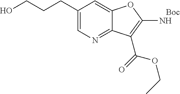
C1(CCCO)=CN=C2C(=C1)OC(N)=C2C(OCC)=O
